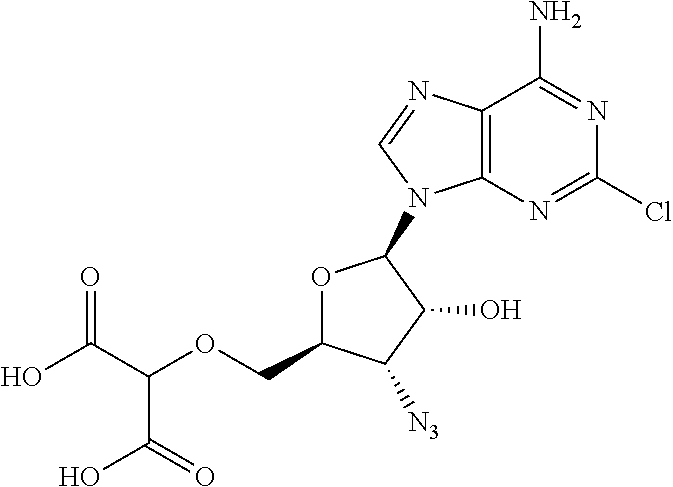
O1C(COC(C(=O)O)C(O)=O)C([N3])C(O)C1N1C2=C(N=C1)C(N)=NC(Cl)=N2
